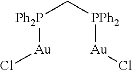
[Ph2P]([Au]Cl)C[PPh2][Au]Cl
